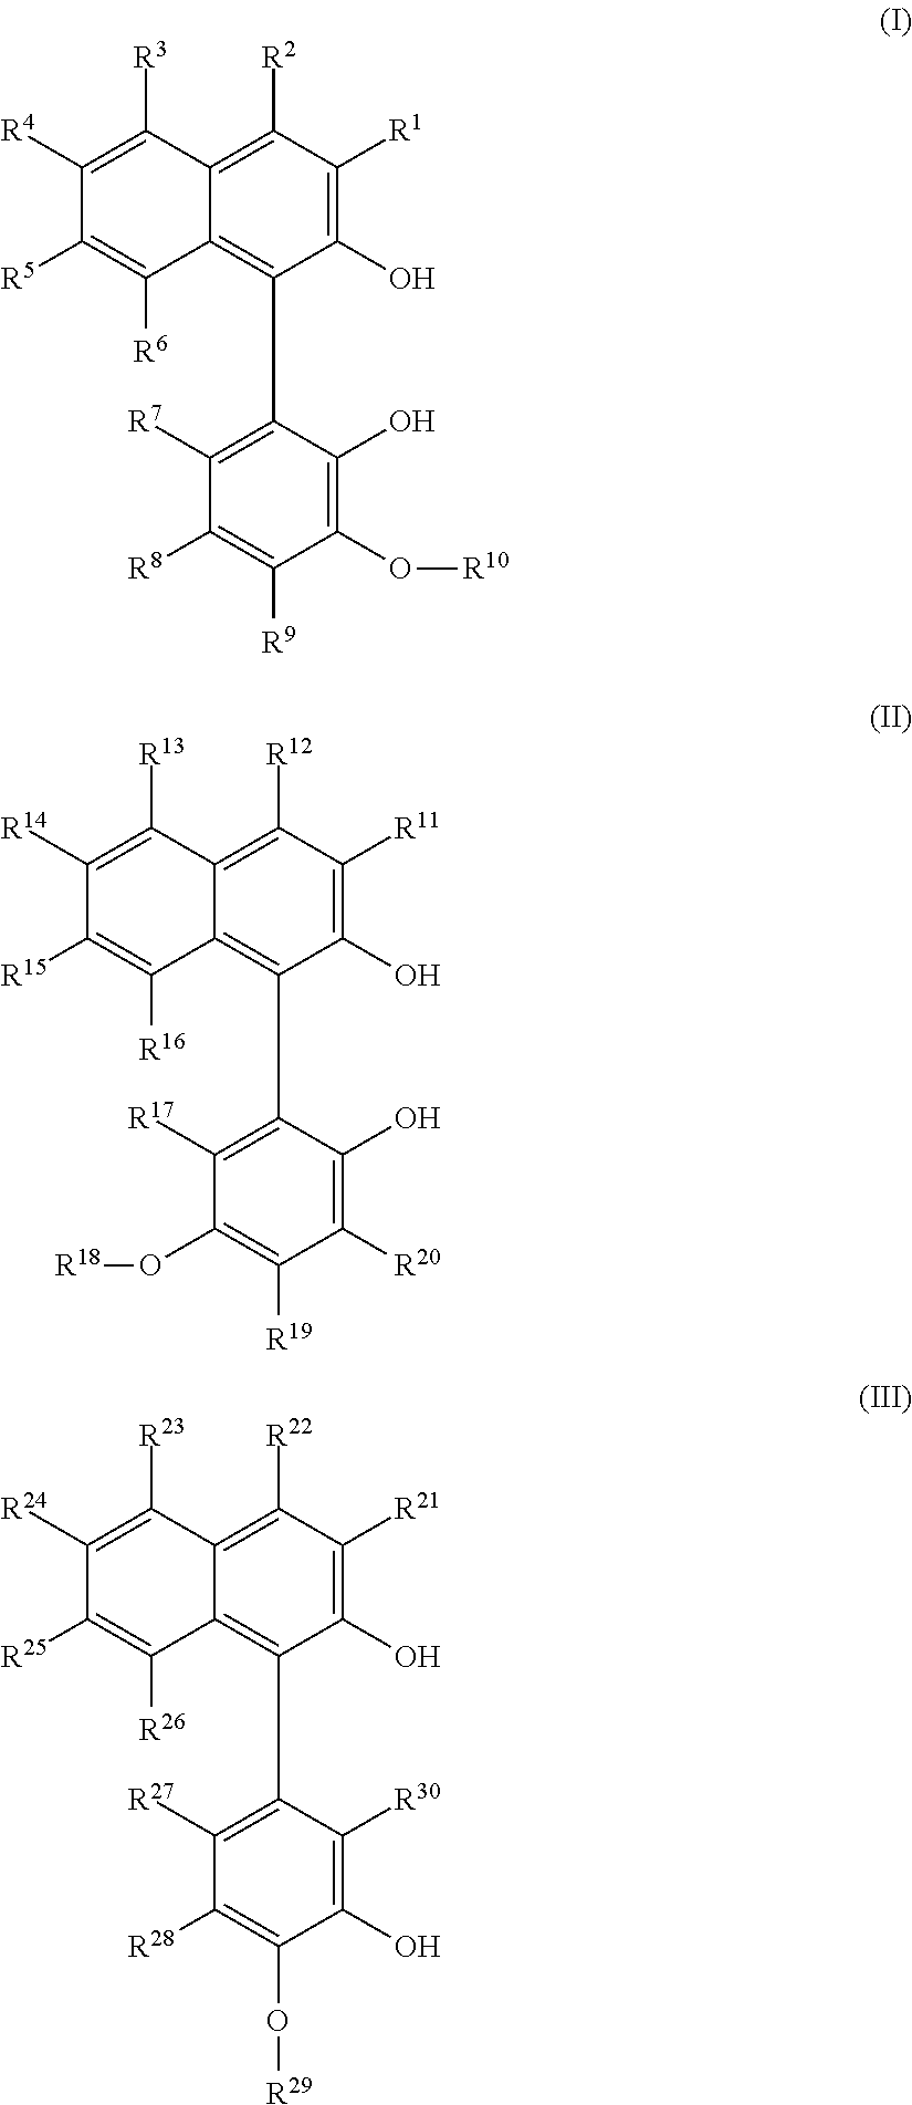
C1(O)=C([R1])C([R2])=C2C(=C1C1=C([R7])C([R8])=C([R9])C(O[R10])=C1O)C([R6])=C([R5])C([R4])=C2[R3].C1(O)=C([R11])C([R12])=C2C(=C1C1=C([R17])C(O[R18])=C([R19])C([R20])=C1O)C([R16])=C([R15])C([R14])=C2[R13].C1(O)=C([R21])C([R22])=C2C(=C1C1=C([R27])C([R28])=C(O[R29])C(O)=C1[R30])C([R26])=C([R25])C([R24])=C2[R23]
